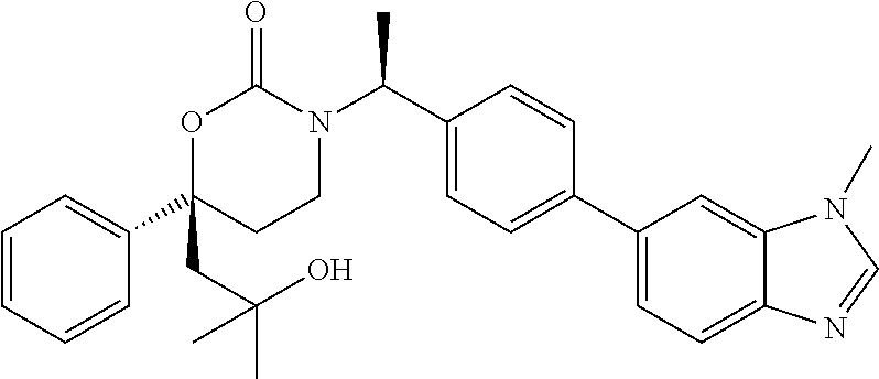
C1=CC=CC(C2(CC(C)(C)O)CCN(C(C3=CC=C(C4=CC=C5C(=C4)N(C)C=N5)C=C3)C)C(=O)O2)=C1
